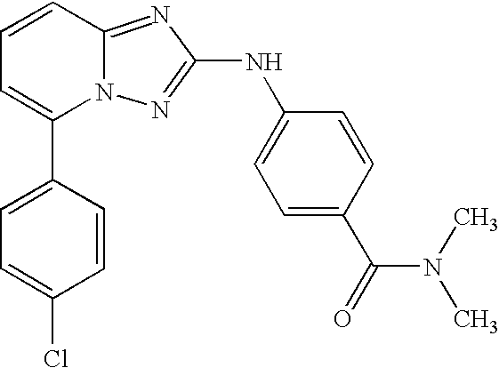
C1(C2=CC=C(Cl)C=C2)=CC=CC2=NC(NC3=CC=C(C(N(C)C)=O)C=C3)=NN12
